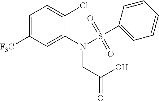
C1=C([F3C])C=C(N(CC(O)=O)S(C2=CC=CC=C2)(=O)=O)C(Cl)=C1
